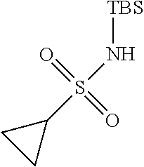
O=S(=O)(N[TBS])C1CC1
